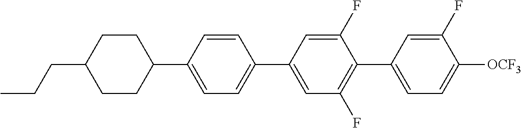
C1=CC(C2CCC(CCC)CC2)=CC=C1C1=CC(F)=C(C2=CC=C([OCF3])C(F)=C2)C(F)=C1
